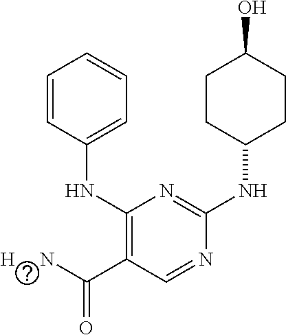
C1(NC2=CC=CC=C2)=C(C([H     N])=O)C=NC(NC2CCC(O)CC2)=N1
